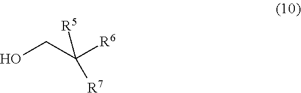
OCC([R6])([R5])[R7]
